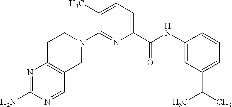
C1(C)=CC=C(C(NC2=CC(C(C)C)=CC=C2)=O)N=C1N1CCC2=C(C1)C=NC(N)=N2
